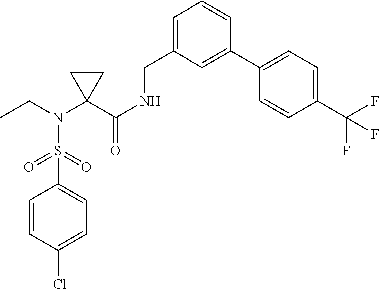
C1(S(=O)(=O)N(CC)C2(C(NCC3=CC=CC(C4=CC=C(C(F)(F)F)C=C4)=C3)=O)CC2)=CC=C(Cl)C=C1
